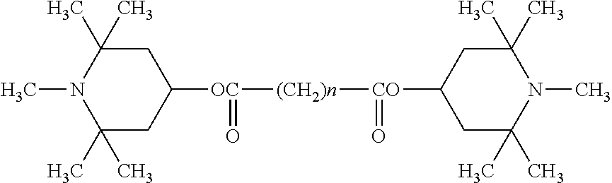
C1(C)(C)CC([OC]([(CH2)n][CO](C2CC(C)(C)N(C)C(C)(C)C2)=O)=O)CC(C)(C)N1C
